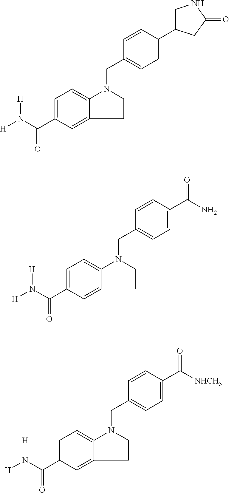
C1=C(C(N([H])[H])=O)C=C2C(=C1)N(CC1=CC=C(C(N)=O)C=C1)CC2.C1=C(C(N([H])[H])=O)C=C2C(=C1)N(CC1=CC=C(C([NHCH3])=O)C=C1)CC2.C1=C(C(N([H])[H])=O)C=C2C(=C1)N(CC1=CC=C(C3CNC(=O)C3)C=C1)CC2
